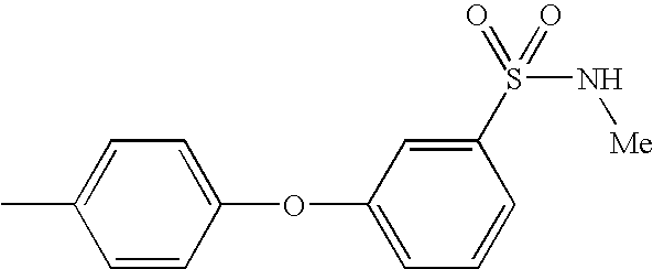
C1=CC(OC2=CC=CC(S(=O)(N[Me])=O)=C2)=CC=C1C
